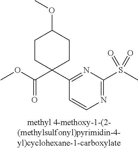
N1=C(S(C)(=O)=O)N=C(C2(C(OC)=O)CCC(OC)CC2)C=C1
